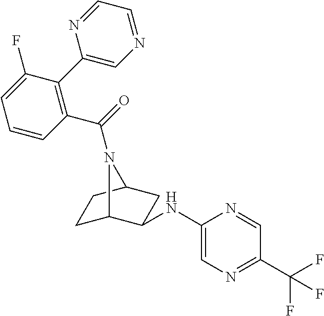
C1C2C(NC3=CN=C(C(F)(F)F)C=N3)CC(C1)N2C(=O)C1=C(C2=CN=CC=N2)C(F)=CC=C1
